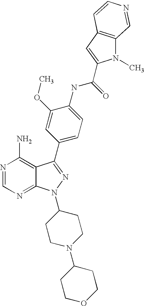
N1=CN=C2C(=C1N)C(C1=CC=C(NC(=O)C3=CC4=C(N3C)C=NC=C4)C(OC)=C1)=NN2C1CCN(C2CCOCC2)CC1
